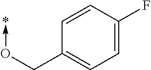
O(->*)CC1=CC=C(F)C=C1
